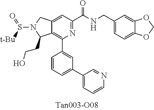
C12=CC(C(NCC3=CC=C4C(=C3)OCO4)=O)=NC(C3=CC(C4=CC=CN=C4)=CC=C3)=C1C(CCO)N(S([t-Bu])=O)C2
